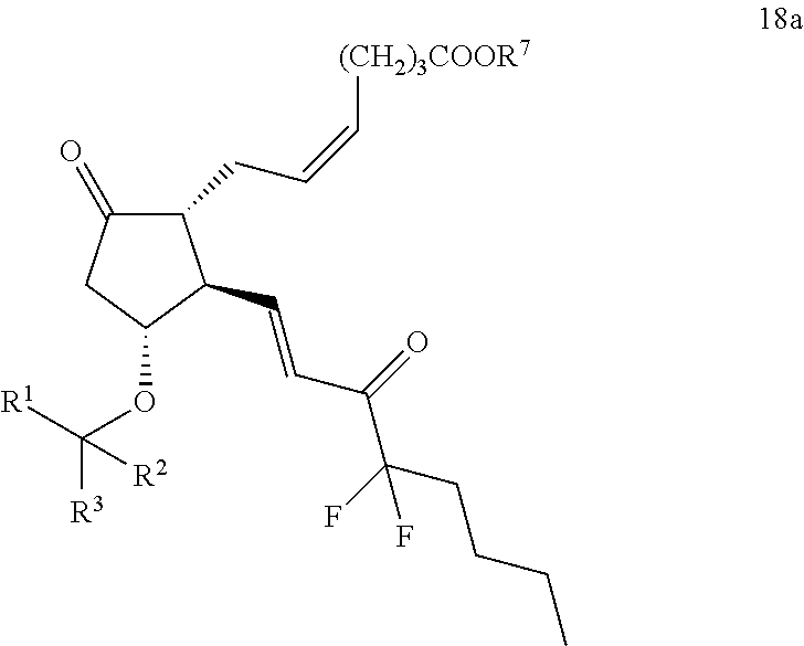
C1(=O)CC(OC([R3])([R1])[R2])C(C=CC(C(F)(CCCC)F)=O)C1CC=C[(CH2)3COOR7]
